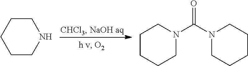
C1CCNCC1.C1CCCCN1C(N1CCCCC1)=O
